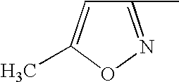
C1(C)=NOC(C)=C1
